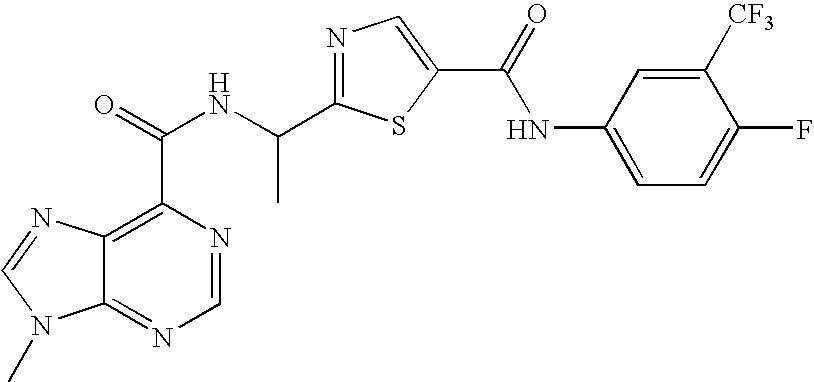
C12=NC=NC(C(=O)NC(C3=NC=C(C(=O)NC4=CC=C(F)C([CF3])=C4)S3)C)=C1N=CN2C
